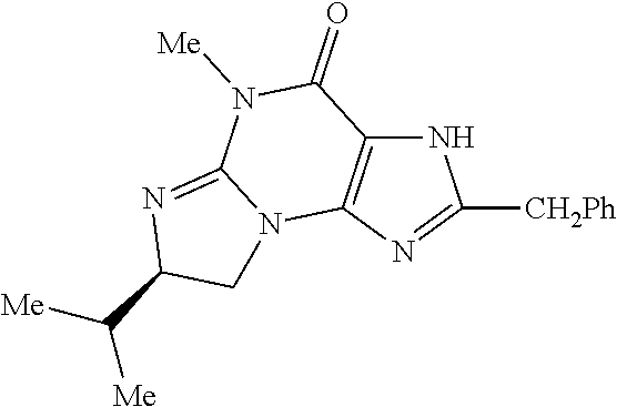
N1C2=C(N=C1[CH2Ph])N1C(=NC(C([Me])[Me])C1)N([Me])C2=O
